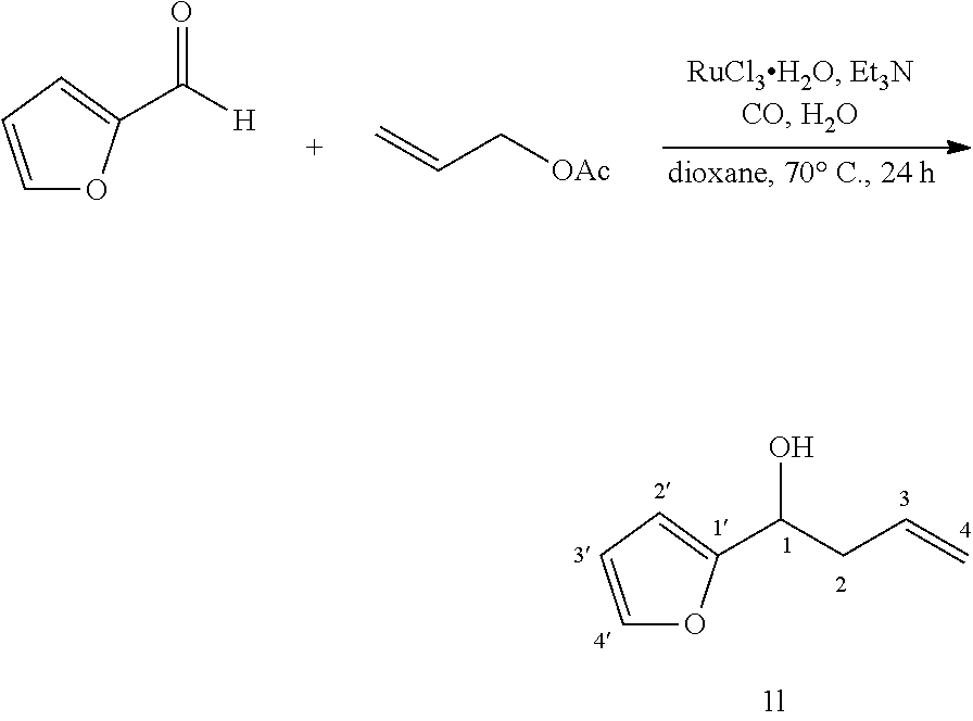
C(CC=C)(O)C1=CC=CO1.C=CC[OAc].C([H])(=O)C1=CC=CO1
